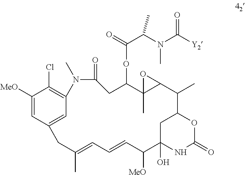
C1([MeO])=CC2=CC(=C1Cl)N(C)C(=O)CC(OC(C(N(C([Y2])=O)C)C)=O)C1(C)C(C(C)C3CC(O)(NC(=O)O3)C([MeO])C=CC=C(C)C2)O1
